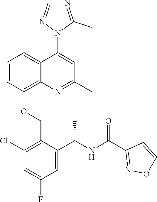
C1=CC(OCC2=C(Cl)C=C(F)C=C2C(NC(C2=NOC=C2)=O)C)=C2C(=C1)C(N1C(C)=NC=N1)=CC(C)=N2
